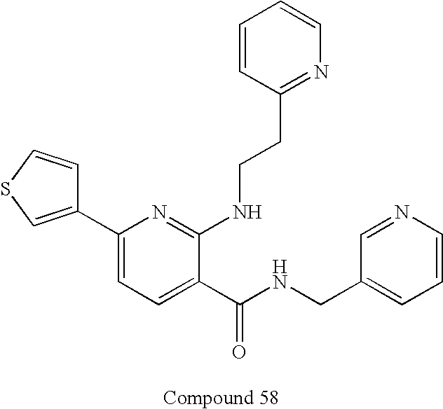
C1(C2=CSC=C2)=CC=C(C(NCC2=CC=CN=C2)=O)C(NCCC2=NC=CC=C2)=N1
